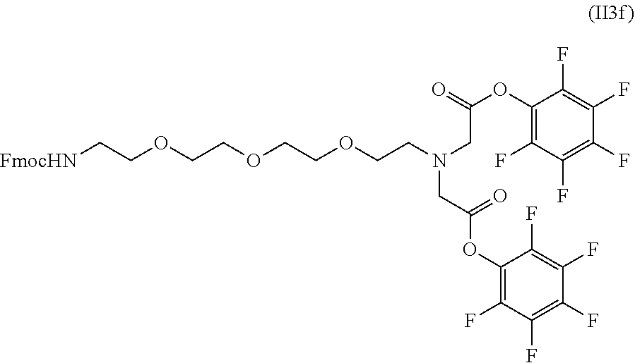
C1(OC(=O)CN(CC(OC2=C(F)C(F)=C(F)C(F)=C2F)=O)CCOCCOCCOCC[FmocHN])=C(F)C(F)=C(F)C(F)=C1F
